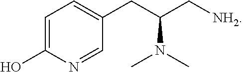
C1=C(CC(C[NH2])N(C)C)C=NC(O)=C1
